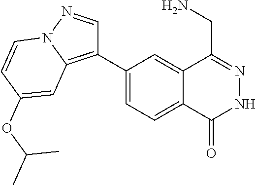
C1(C2=C3N(N=C2)C=CC(OC(C)C)=C3)=CC=C2C(=C1)C(CN)=NNC2=O
